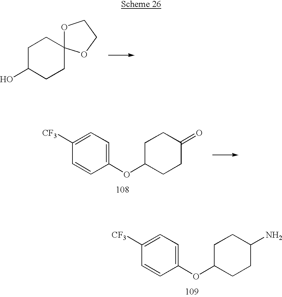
C1C(O)CCC2(C1)OCCO2.C1([CF3])=CC=C(OC2CCC(=O)CC2)C=C1.C1([CF3])=CC=C(OC2CCC(N)CC2)C=C1
